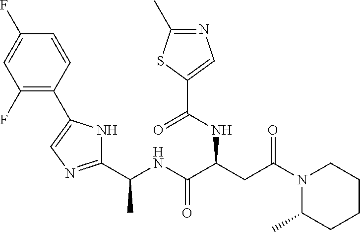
C(NC(C(CC(N1C(C)CCCC1)=O)NC(C1=CN=C(C)S1)=O)=O)(C)C1=NC=C(C2=C(F)C=C(F)C=C2)N1
